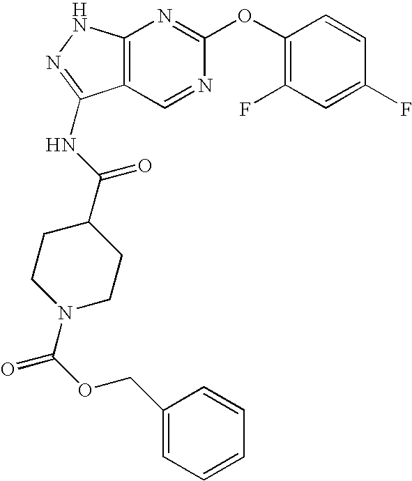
C12=C(NN=C1NC(C1CCN(C(=O)OCC3=CC=CC=C3)CC1)=O)N=C(OC1=C(F)C=C(F)C=C1)N=C2
